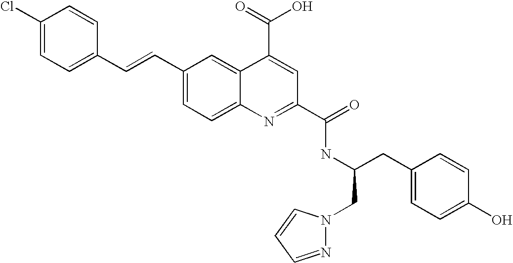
C(C1=CC=C2C(=C1)C(C(=O)O)=CC(C(=O)NC(CC1=CC=C(O)C=C1)CN1N=CC=C1)=N2)=CC1=CC=C(Cl)C=C1
